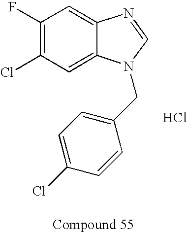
C1(F)=C(Cl)C=C2C(=C1)N=CN2CC1=CC=C(Cl)C=C1.Cl
